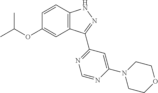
O(C1=CC2=C(C=C1)NN=C2C1=NC=NC(N2CCOCC2)=C1)C(C)C
